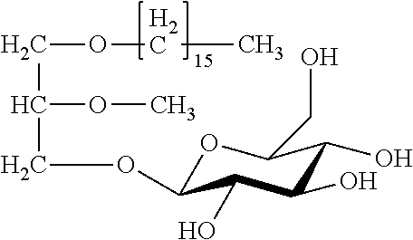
C(OCC)C(OC)COC1OC(CO)C(O)C(O)C1O
